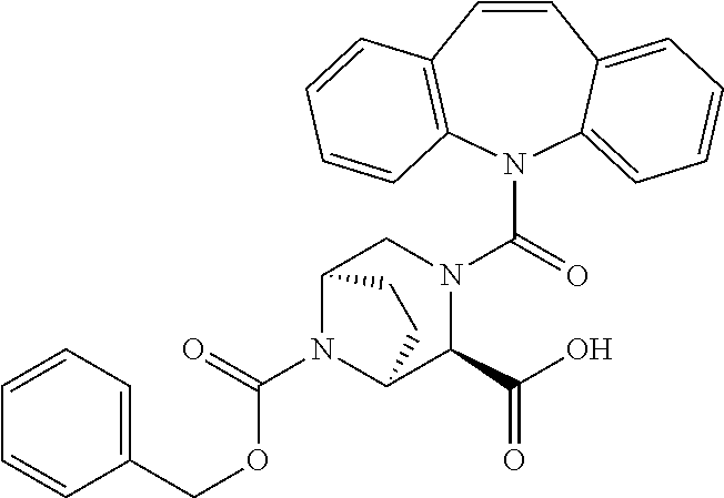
C(OC(N1C2C(C(O)=O)N(C(N3C4=CC=CC=C4C=CC4=C3C=CC=C4)=O)CC1CC2)=O)C1=CC=CC=C1
